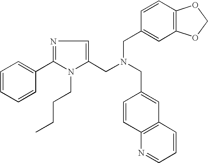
C1=CC=CC(C2=NC=C(CN(CC3=CC4=C(C=C3)N=CC=C4)CC3=CC4=C(C=C3)OCO4)N2CCCC)=C1
